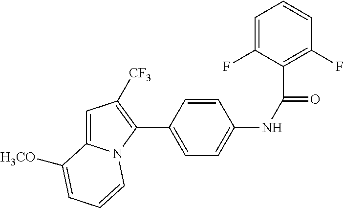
C1(C2=CC=C(NC(=O)C3=C(F)C=CC=C3F)C=C2)=C([CF3])C=C2N1C=CC=C2[H3CO]
